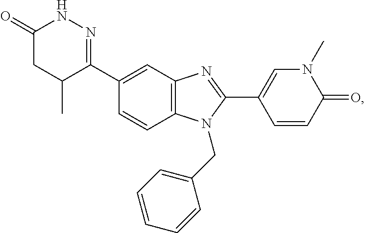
C1=CC2=C(C=C1C1=NNC(=O)CC1C)N=C(C1=CN(C)C(=O)C=C1)N2CC1=CC=CC=C1
